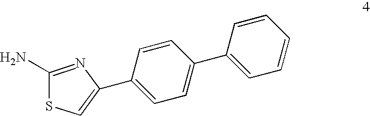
C1(N)=NC(C2=CC=C(C3=CC=CC=C3)C=C2)=CS1
